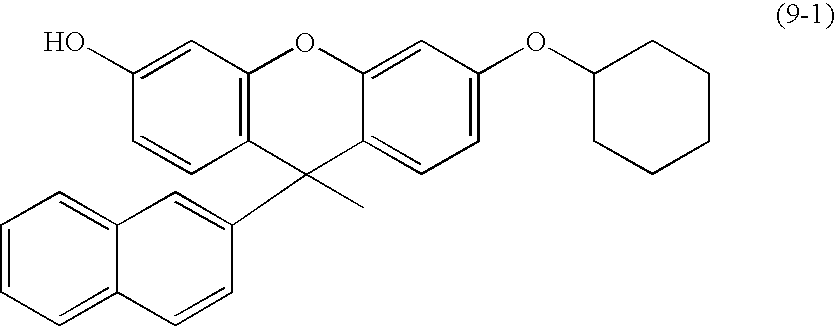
C1=CC=C2C(=C1)C=C(C1(C)C3=CC=C(OC4CCCCC4)C=C3OC3=C1C=CC(O)=C3)C=C2
